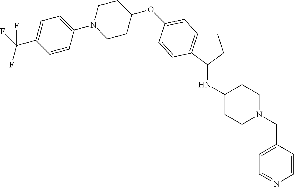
O(C1CCN(C2=CC=C(C(F)(F)F)C=C2)CC1)C1=CC2=C(C(NC3CCN(CC4=CC=NC=C4)CC3)CC2)C=C1
